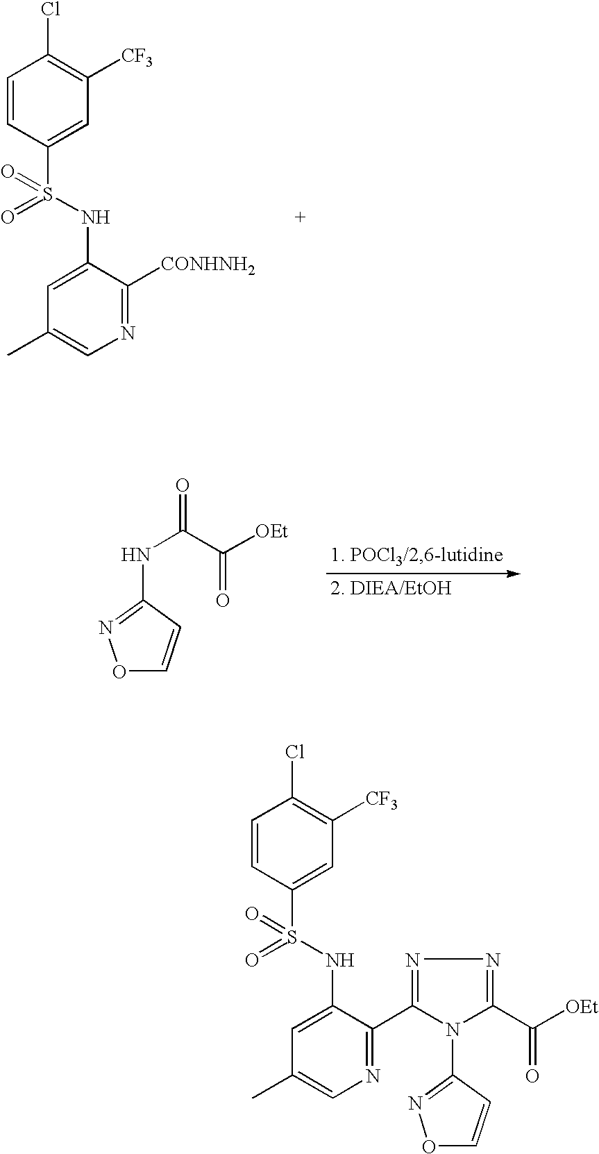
C1=CC(S(NC2=CC(C)=CN=C2[CONHNH2])(=O)=O)=CC([CF3])=C1Cl.N(C1=NOC=C1)C(C([OEt])=O)=O.C1=CC(S(NC2=CC(C)=CN=C2C2=NN=C(C([OEt])=O)N2C2=NOC=C2)(=O)=O)=CC([CF3])=C1Cl
